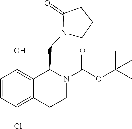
C1=CC(Cl)=C2C(=C1O)C(CN1CCCC1=O)N(C(OC(C)(C)C)=O)CC2
